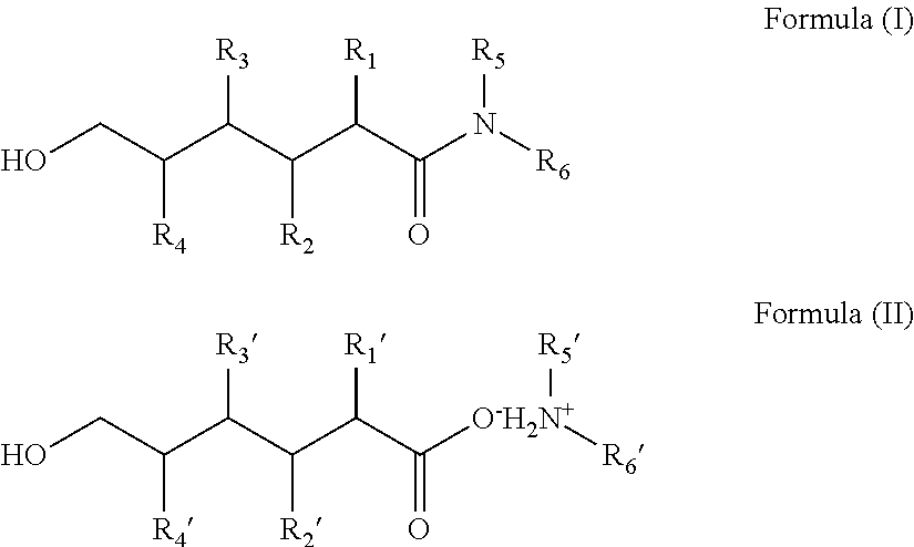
OCC(C(C(C(C(N([R6])[R5])=O)[R1])[R2])[R3])[R4].OCC(C(C(C([R1])C([O-H2N+]([R5])[R6])=O)[R2])[R3])[R4]
